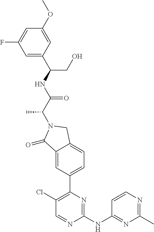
C1(=O)C2=CC(C3=C(Cl)C=NC(NC4=NC(C)=NC=C4)=N3)=CC=C2CN1C(C(NC(C1=CC(F)=CC(OC)=C1)CO)=O)C
